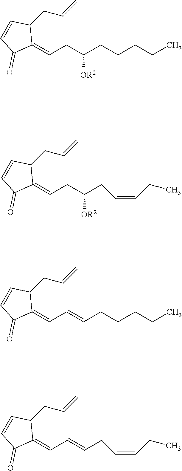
C1=CC(CC=C)C(=CC=CCCCCC)C1=O.C1=CC(CC=C)C(=CC=CCC=CCC)C1=O.C1=CC(CC=C)C(=CCC(CCCCC)[OR2])C1=O.C1=CC(CC=C)C(=CCC(CC=CCC)[OR2])C1=O
